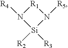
[Si]1([R2])([R3])N([R5])[R1]N1[R4]
